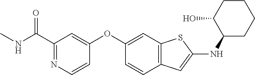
O=C(NC)C1=NC=CC(OC2=CC3=C(C=C2)C=C(NC2CCCCC2O)S3)=C1
